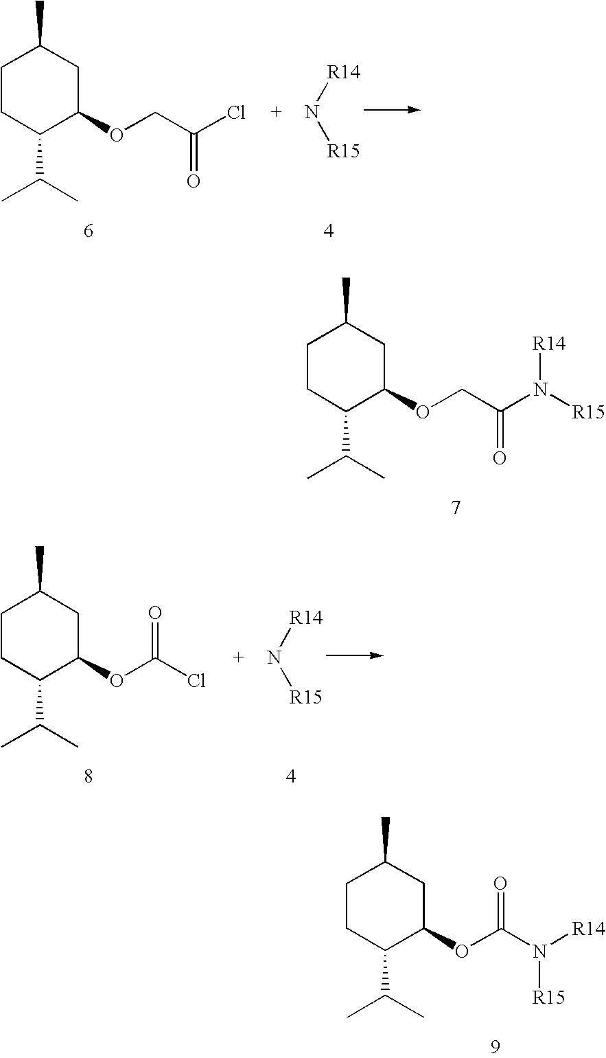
C1CC(C(C)C)C(OCC(Cl)=O)CC1C.[R14]N[R15].C1CC(C(C)C)C(OCC(N([R15])[R14])=O)CC1C.C1CC(C(C)C)C(OC(Cl)=O)CC1C.[R14]N[R15].C1CC(C(C)C)C(OC(N([R14])[R15])=O)CC1C
